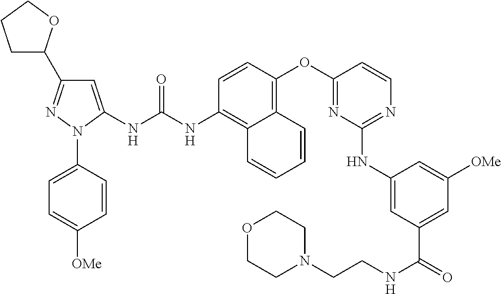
C1=CC(OC2=NC(NC3=CC(C(=O)NCCN4CCOCC4)=CC([OMe])=C3)=NC=C2)=C2C(=C1NC(NC1=CC(C3CCCO3)=NN1C1=CC=C([OMe])C=C1)=O)C=CC=C2
